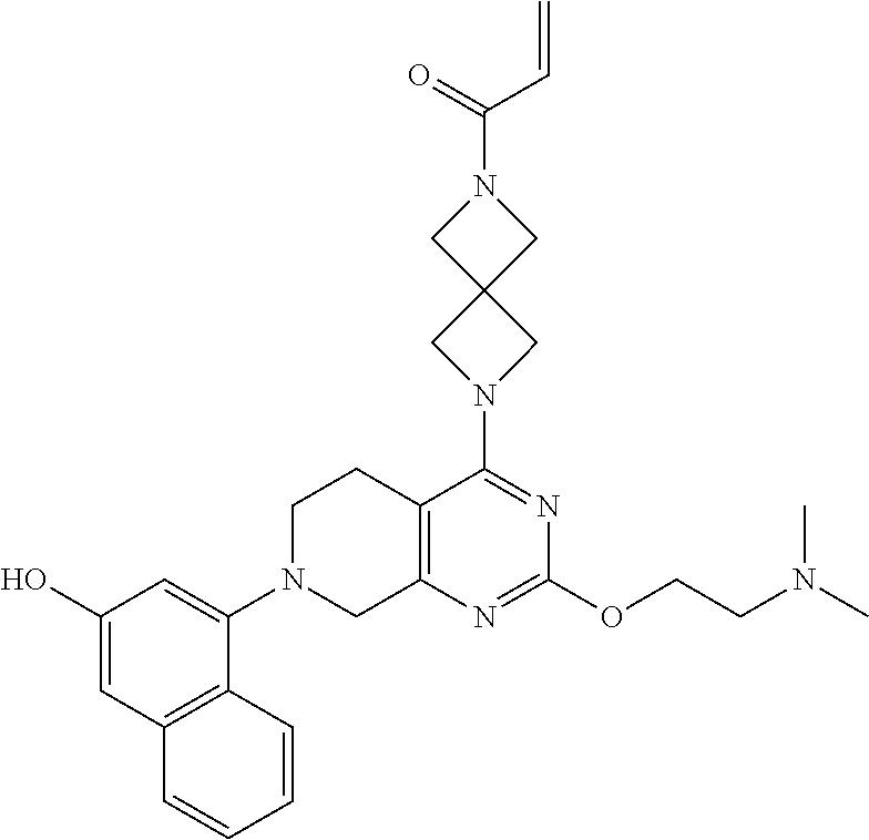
C12=C(N=C(OCCN(C)C)N=C1N1CC3(C1)CN(C(=O)C=C)C3)CN(C1=CC(O)=CC3=C1C=CC=C3)CC2
